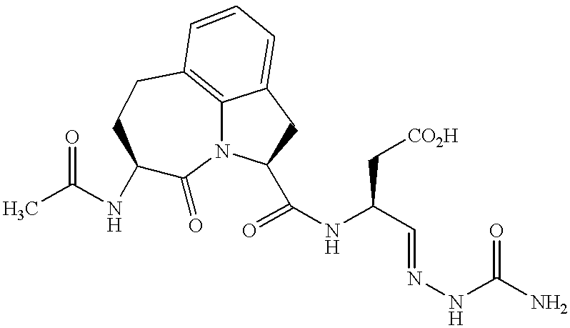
CC(=O)NC1C(=O)N2C3=C(CC1)C=CC=C3CC2C(NC(C=NNC(N)=O)C[CO2H])=O
